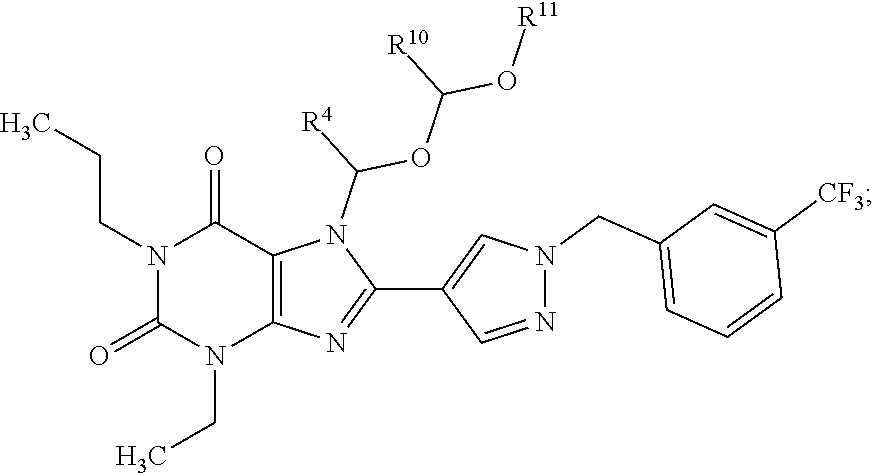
N1(CCC)C(=O)N(CC)C2=C(C1=O)N(C(OC([R10])O[R11])[R4])C(C1=CN(CC3=CC=CC([CF3])=C3)N=C1)=N2
